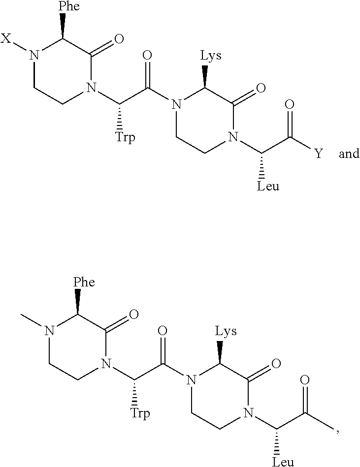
N1(C)CCN(C(C(N2CCN(C(C(C)=O)[Leu])C(=O)C2[Lys])=O)[Trp])C(=O)C1[Phe].N1([X])CCN(C(C(N2CCN(C(C([Y])=O)[Leu])C(=O)C2[Lys])=O)[Trp])C(=O)C1[Phe]
